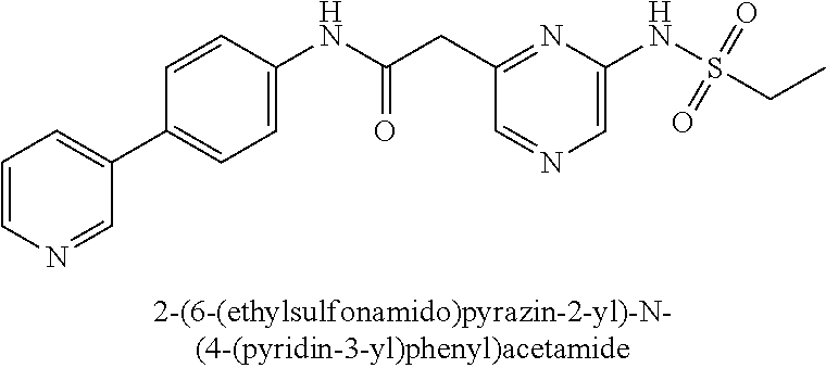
C1(NC(=O)CC2=NC(NS(=O)(=O)CC)=CN=C2)=CC=C(C2=CC=CN=C2)C=C1
